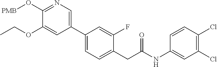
N(C1=CC(Cl)=C(Cl)C=C1)C(CC1=CC=C(C2=CN=C(O[PMB])C(OCC)=C2)C=C1F)=O
